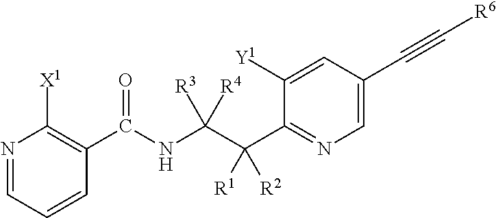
N1=CC=CC(C(NC(C(C2=NC=C(C#C[R6])C=C2[Y1])([R1])[R2])([R3])[R4])=O)=C1[X1]
